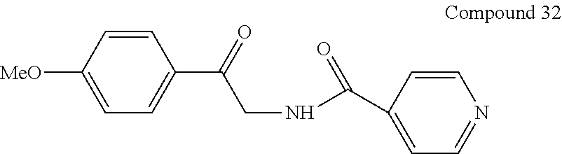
C1=CC([MeO])=CC=C1C(=O)CNC(C1=CC=NC=C1)=O
